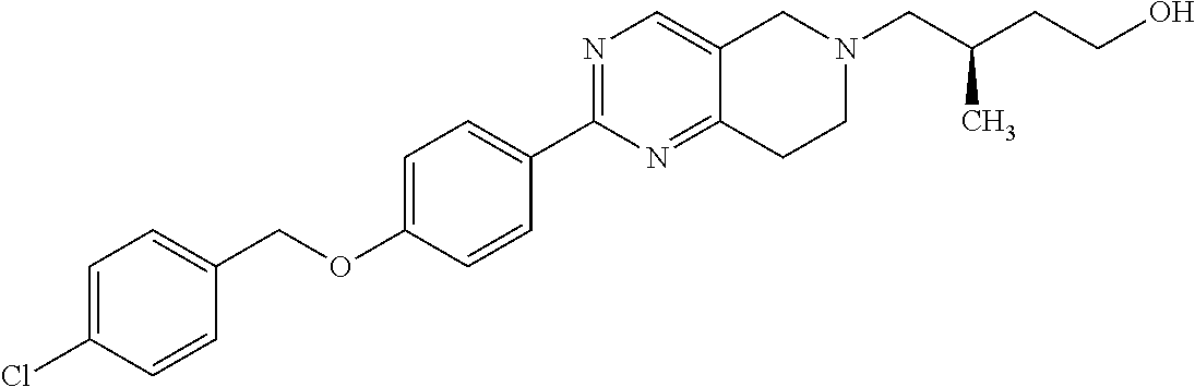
C1=C(Cl)C=CC(COC2=CC=C(C3=NC=C4C(=N3)CCN(CC(CCO)C)C4)C=C2)=C1
